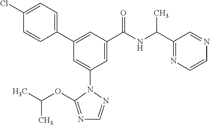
C1(C2=CC(C(NC(C3=NC=CN=C3)C)=O)=CC(N3N=CN=C3OC(C)C)=C2)=CC=C(Cl)C=C1
